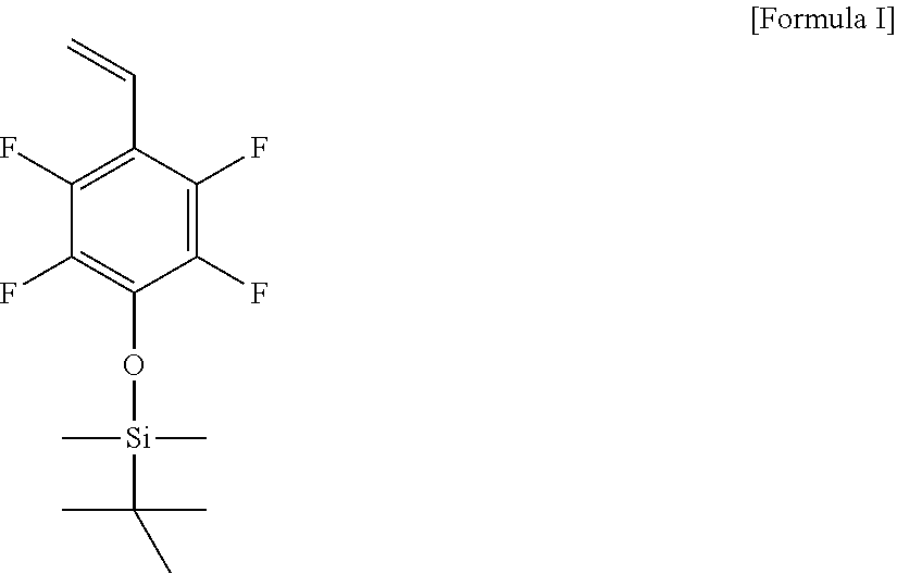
C1(O[Si](C(C)(C)C)(C)C)=C(F)C(F)=C(C=C)C(F)=C1F
